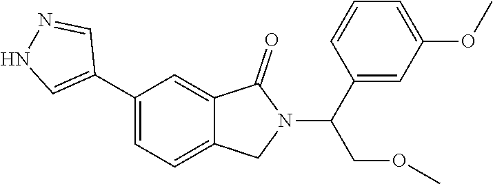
C1(C2=CNN=C2)=CC=C2C(=C1)C(=O)N(C(C1=CC(OC)=CC=C1)COC)C2
